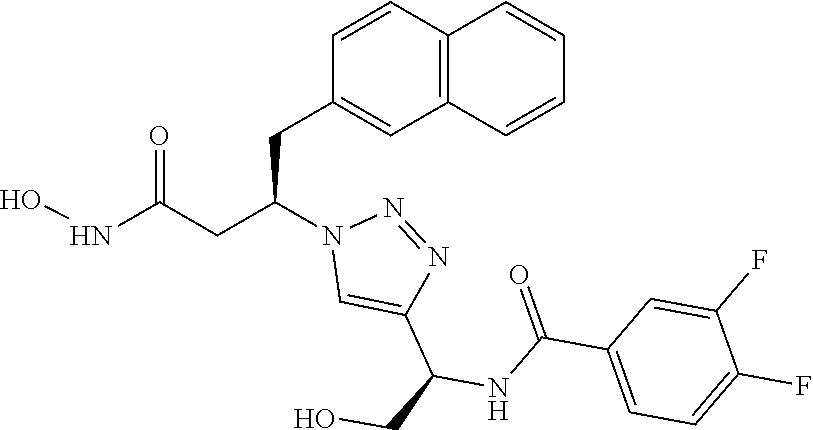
N1=NC(C(NC(=O)C2=CC=C(F)C(F)=C2)CO)=CN1C(CC1=CC2=C(C=C1)C=CC=C2)CC(=O)NO
